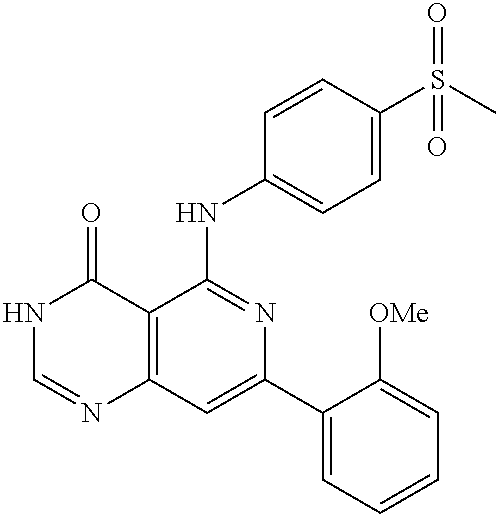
C12=C(C=C(C3=CC=CC=C3[OMe])N=C1NC1=CC=C(S(C)(=O)=O)C=C1)N=CNC2=O
